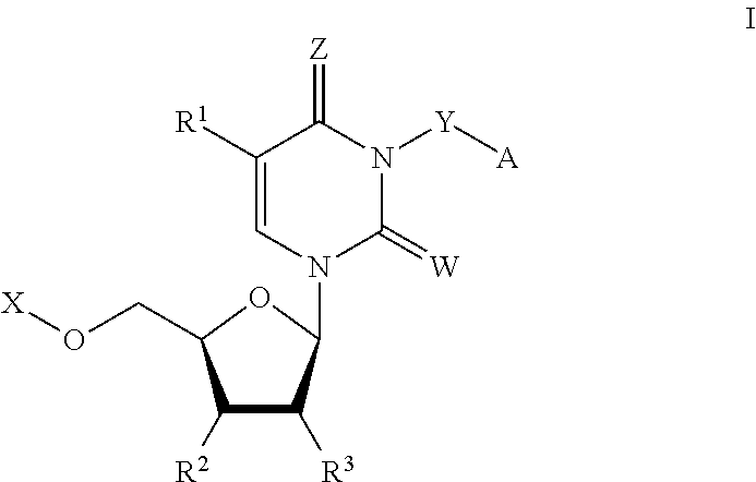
N1(C2C([R3])C([R2])C(CO[X])O2)C(=[W])N([Y][A])C(=[Z])C([R1])=C1
